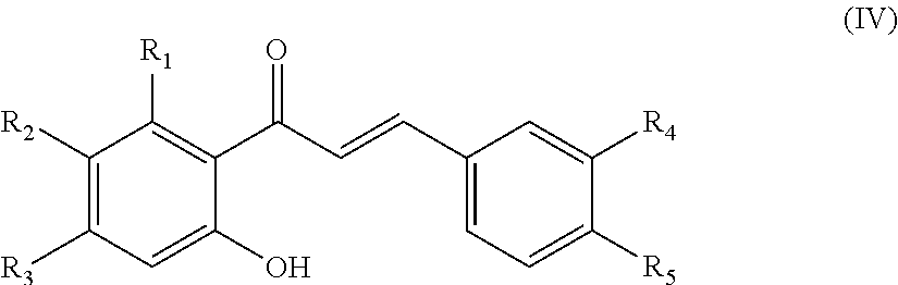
[R2]C1=C([R3])C=C(O)C(C(C=CC2=CC=C([R5])C([R4])=C2)=O)=C1[R1]
